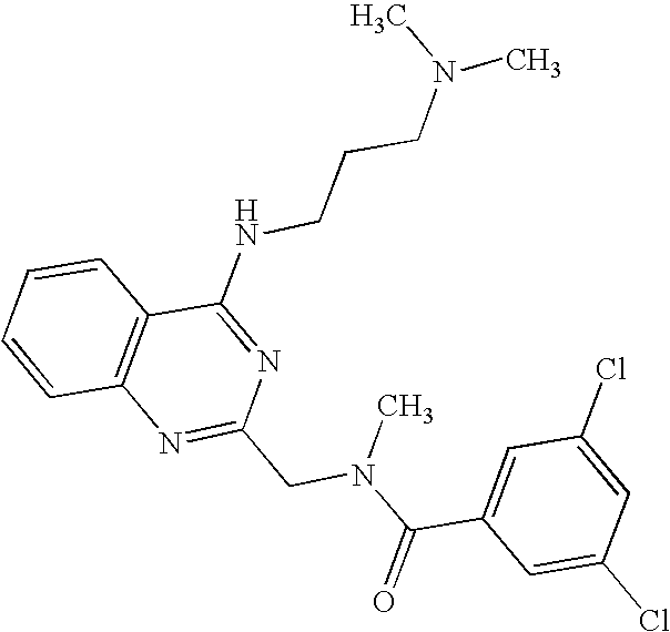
C1=CC2=C(C=C1)C(NCCCN(C)C)=NC(CN(C(C1=CC(Cl)=CC(Cl)=C1)=O)C)=N2
